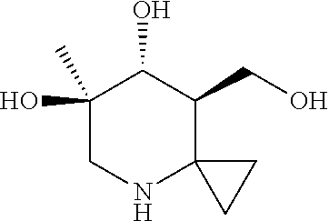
C1(O)(C)CNC2(C(CO)C1O)CC2
